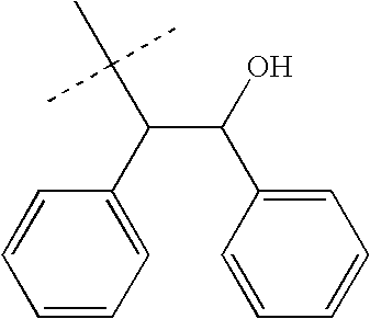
C1=CC=C(C(C(C)(C)C)C(C2=CC=CC=C2)O)C=C1
